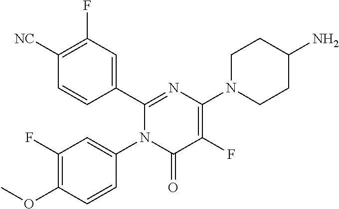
C1(C2=CC(F)=C([CN])C=C2)=NC(N2CCC(N)CC2)=C(F)C(=O)N1C1=CC(F)=C(OC)C=C1
